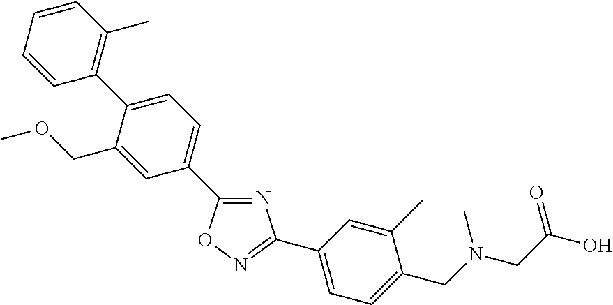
C1=CC(C2=CC=C(C3=NC(C4=CC=C(CN(CC(O)=O)C)C(C)=C4)=NO3)C=C2COC)=C(C)C=C1
